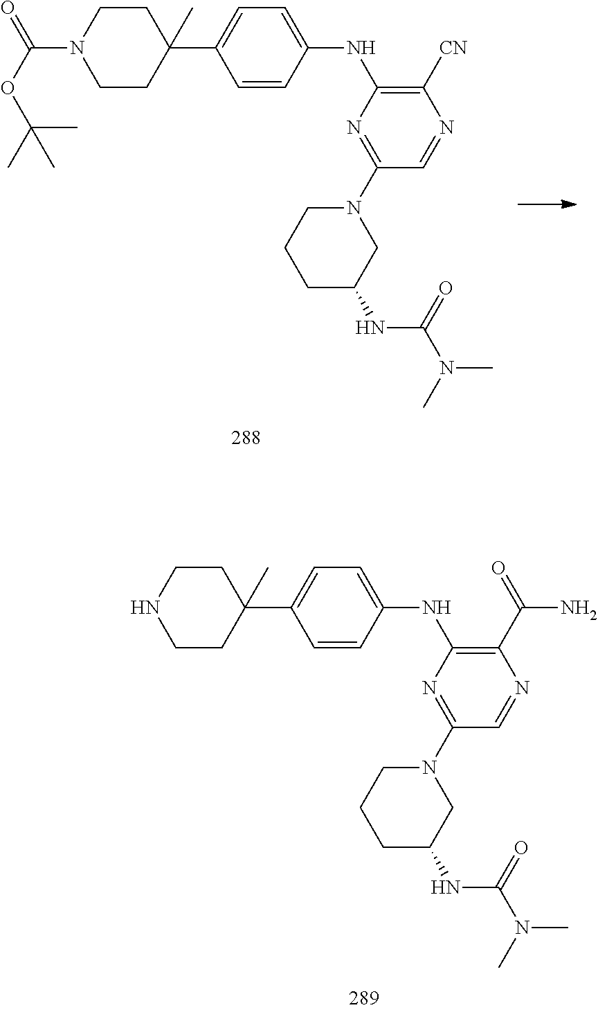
C1C(NC(N(C)C)=O)CN(C2=NC(NC3=CC=C(C4(C)CCNCC4)C=C3)=C(C(N)=O)N=C2)CC1.C1C(NC(N(C)C)=O)CN(C2=NC(NC3=CC=C(C4(C)CCN(C(OC(C)(C)C)=O)CC4)C=C3)=C([CN])N=C2)CC1
